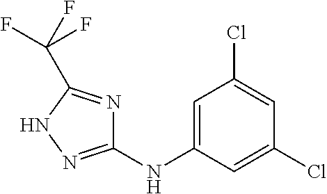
C1(NC2=CC(Cl)=CC(Cl)=C2)=NNC(C(F)(F)F)=N1
